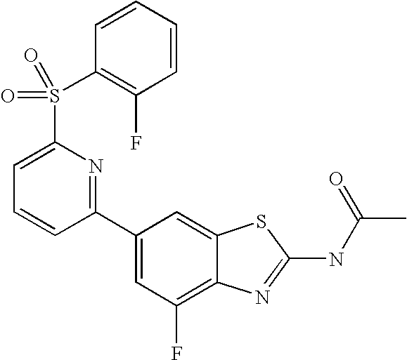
C1(C2=NC(S(C3=C(F)C=CC=C3)(=O)=O)=CC=C2)=CC(F)=C2C(=C1)SC(NC(C)=O)=N2
